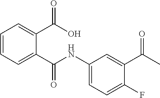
C1=CC=C(C(=O)O)C(C(=O)NC2=CC=C(F)C(C(=O)C)=C2)=C1
